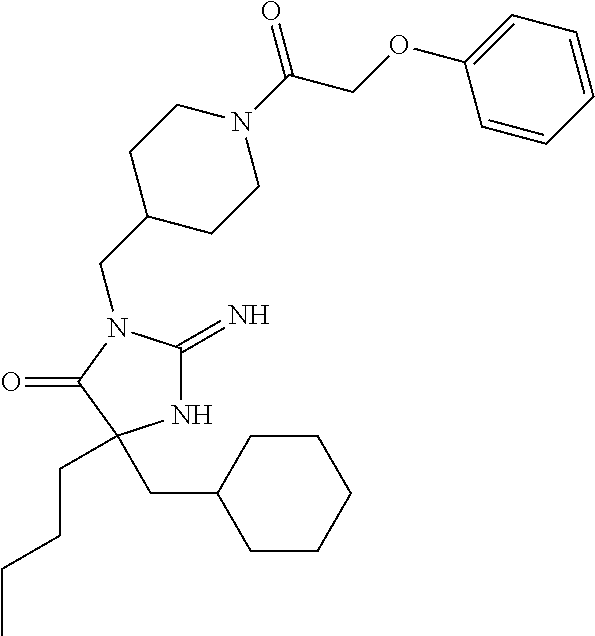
N1C(=N)N(CC2CCN(C(=O)COC3=CC=CC=C3)CC2)C(=O)C1(CCCC)CC1CCCCC1
